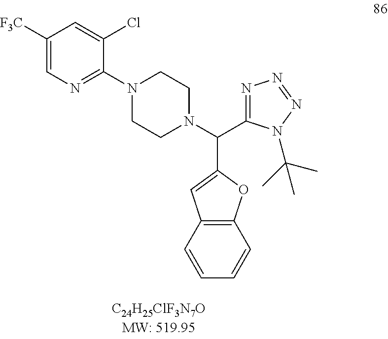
C1([F3C])=CN=C(N2CCN(C(C3=NN=NN3C(C)(C)C)C3=CC4=C(O3)C=CC=C4)CC2)C(Cl)=C1
